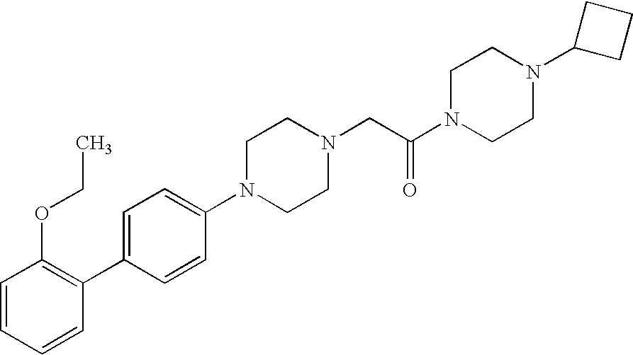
C1=CC=CC(C2=CC=C(N3CCN(CC(N4CCN(C5CCC5)CC4)=O)CC3)C=C2)=C1OCC
